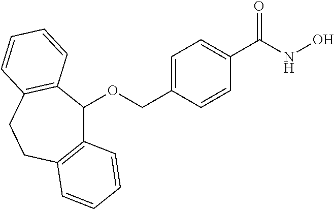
O(CC1=CC=C(C(NO)=O)C=C1)C1C2=C(CCC3=C1C=CC=C3)C=CC=C2
